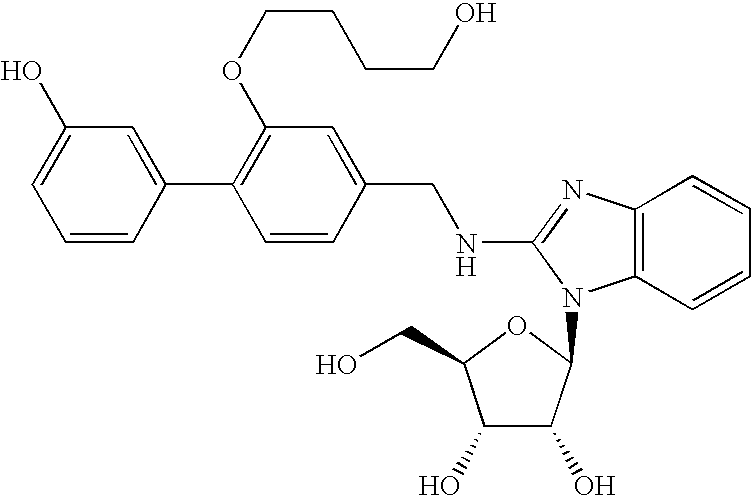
C1=C(C2=C(OCCCCO)C=C(CNC3=NC4=C(C=CC=C4)N3C3C(O)C(O)C(CO)O3)C=C2)C=CC=C1O
